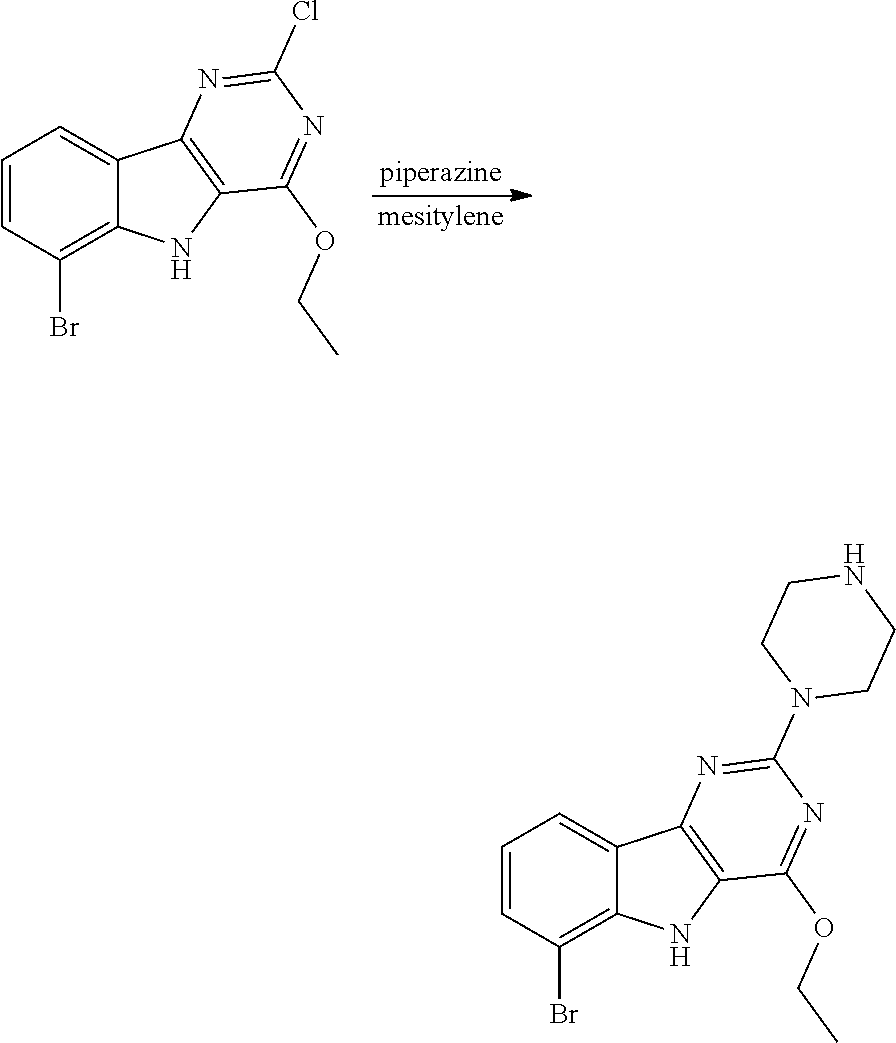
C1=CC(Br)=C2C(=C1)C1=C(N2)C(OCC)=NC(Cl)=N1.[piperazine].[mesitylene].C1=CC(Br)=C2C(=C1)C1=C(N2)C(OCC)=NC(N2CCNCC2)=N1
